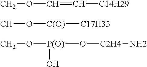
C(C(CO[P(O)](O[C2H4]N)O)O[C(O)][C17H33])OC=C[C14H29]
